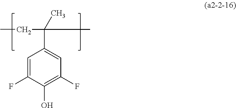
CCC(C)(C1=CC(F)=C(O)C(F)=C1)C
